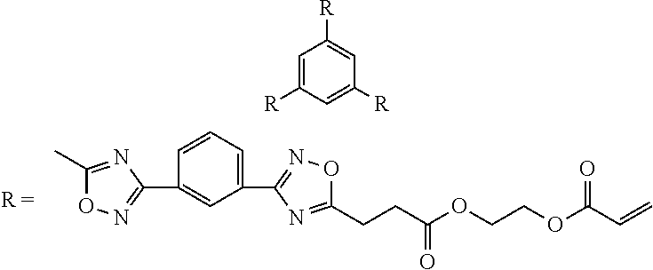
C1=C([R])C=C([R])C=C1[R].C1(C)=NC(C2=CC(C3=NOC(CCC(OCCOC(C=C)=O)=O)=N3)=CC=C2)=NO1
